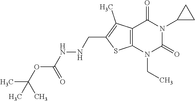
C12=C(N(CC)C(=O)N(C3CC3)C1=O)SC(CNNC(=O)OC(C)(C)C)=C2C
